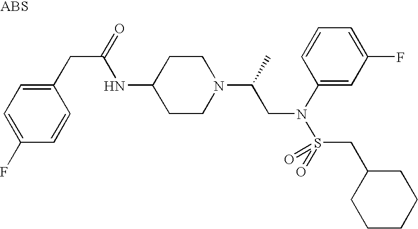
C1(NC(CC2=CC=C(F)C=C2)=O)CCN(C(CN(S(CC2CCCCC2)(=O)=O)C2=CC(F)=CC=C2)C)CC1
